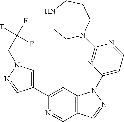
C1(C2=CN(CC(F)(F)F)N=C2)=CC2=C(C=N1)C=NN2C1=CC=NC(N2CCNCCC2)=N1
